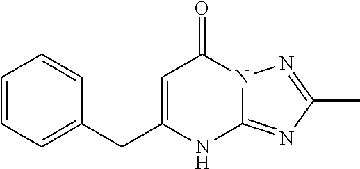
C1(CC2=CC=CC=C2)=CC(=O)N2C(=NC(C)=N2)N1
